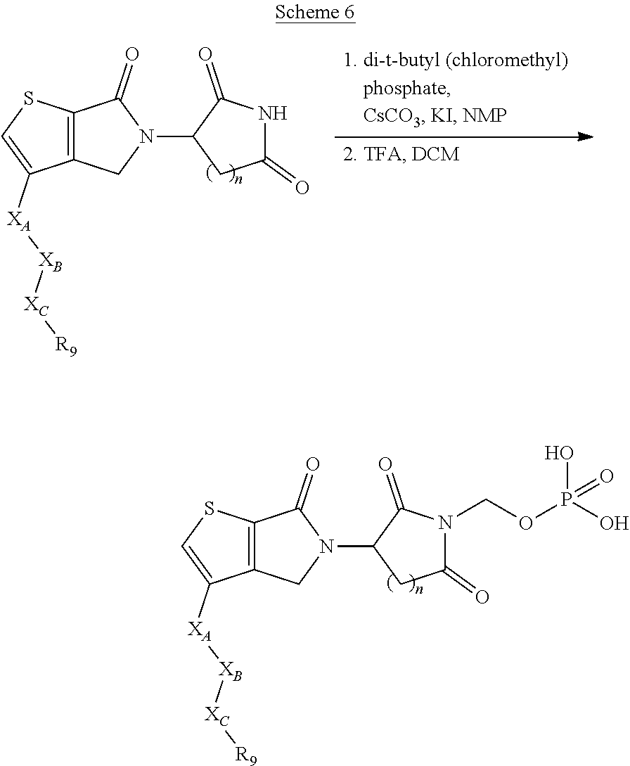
C12=C(CN(C3CC(=O)N(COP(O)(O)=O)C3=O)C1=O)C([XA][XB][XC][R9])=CS2.C12=C(CN(C3CC(=O)NC3=O)C1=O)C([XA][XB][XC][R9])=CS2
